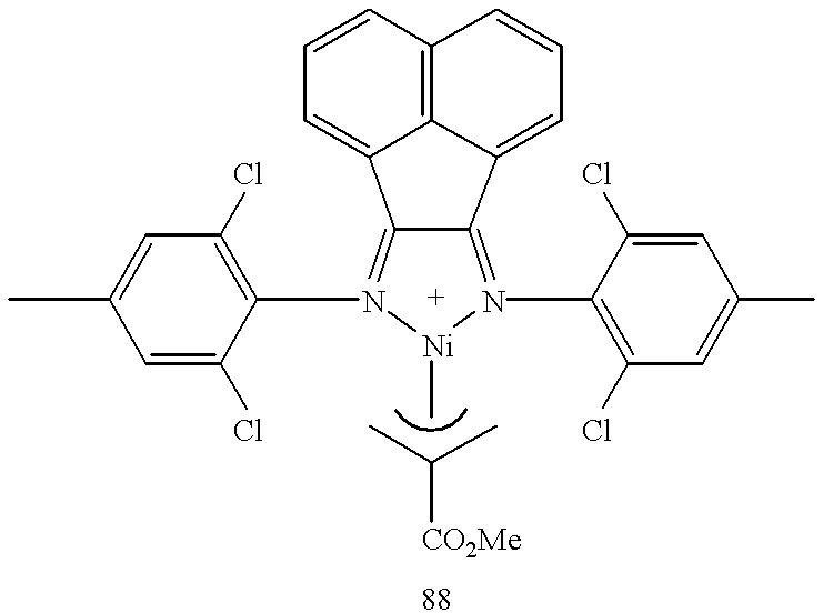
C12=N(C3=C(Cl)C=C(C)C=C3Cl)[Ni](C)N(C3=C(Cl)C=C(C)C=C3Cl)=C1C1=CC=CC3=C1C2=CC=C3.CC(C)[CO2Me]
